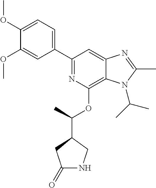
N1=C(C2=CC=C(OC)C(OC)=C2)C=C2C(=C1OC(C)C1CNC(=O)C1)N(C(C)C)C(C)=N2
